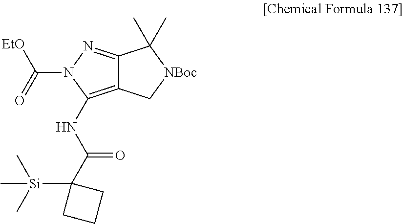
C12=C(NC(C3([Si](C)(C)C)CCC3)=O)N(C([EtO])=O)N=C1C(C)(C)[NBoc]C2
